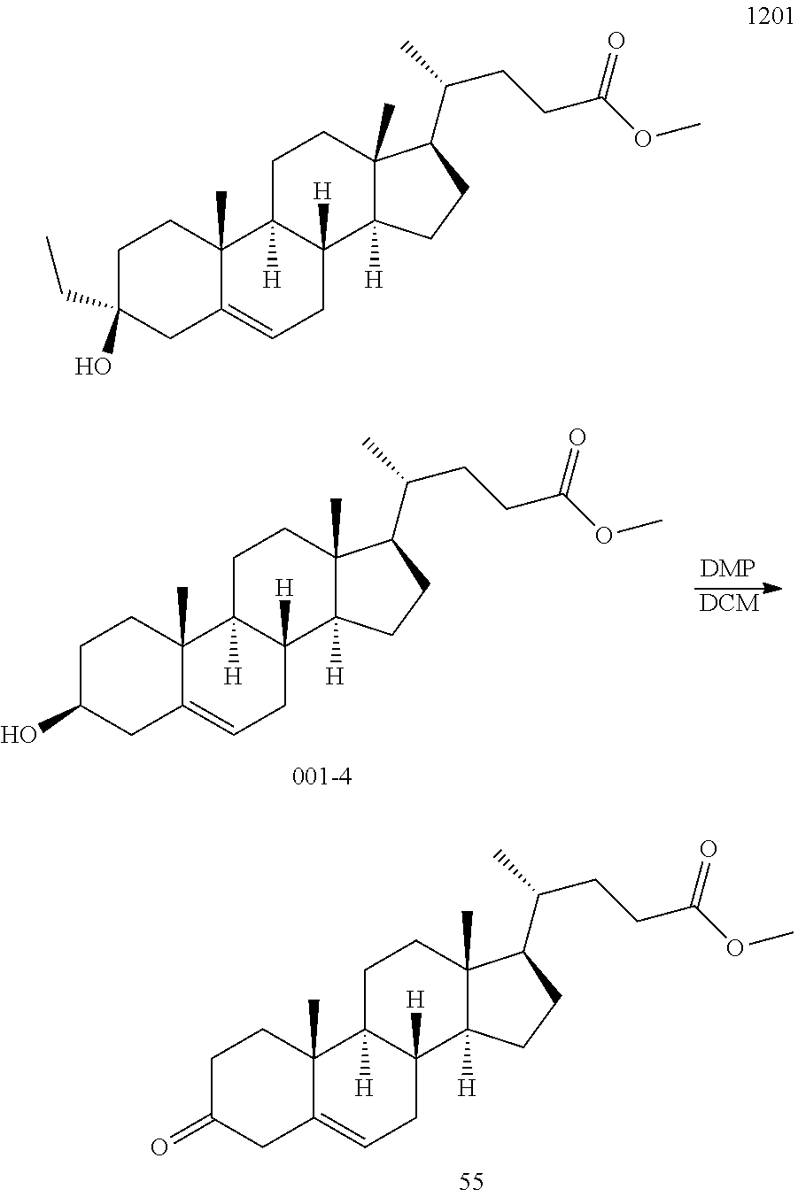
[DCM].C1C(O)CC2=CCC3([H])C([H])(C2(C)C1)CCC1(C)C3([H])CCC1C(C)CCC(=O)OC.C1C(CC)(O)CC2=CCC3([H])C([H])(C2(C)C1)CCC1(C)C3([H])CCC1C(C)CCC(=O)OC.C1C(=O)CC2=CCC3([H])C([H])(C2(C)C1)CCC1(C)C3([H])CCC1C(C)CCC(=O)OC
